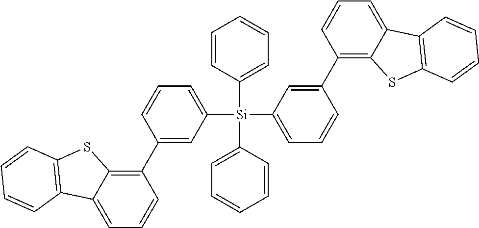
C1=CC([Si](C2=CC=CC=C2)(C2=CC=CC(C3=C4C(=CC=C3)C3=C(S4)C=CC=C3)=C2)C2=CC=CC(C3=C4C(=CC=C3)C3=C(S4)C=CC=C3)=C2)=CC=C1
